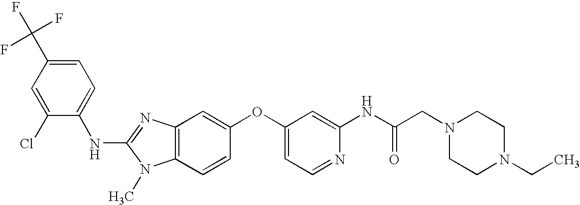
C1=C(C(F)(F)F)C=C(Cl)C(NC2=NC3=C(N2C)C=CC(OC2=CC=NC(NC(CN4CCN(CC)CC4)=O)=C2)=C3)=C1
